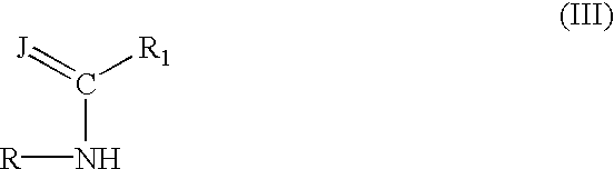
[R]NC([R1])=[J]
